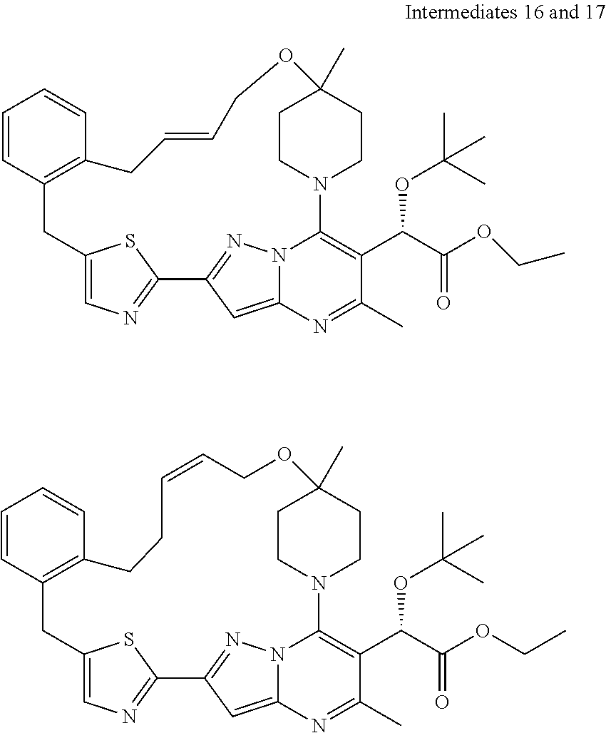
C1CN2CCC1(C)OCC=CCC1=C(CC3=CN=C(C4=NN5C2=C(C(C(OCC)=O)OC(C)(C)C)C(C)=NC5=C4)S3)C=CC=C1.C1CN2CCC1(C)OCC=CCCC1=C(CC3=CN=C(C4=NN5C2=C(C(C(OCC)=O)OC(C)(C)C)C(C)=NC5=C4)S3)C=CC=C1
